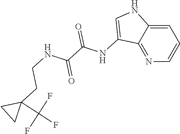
N1=C2C(=CC=C1)NC=C2NC(C(NCCC1(C(F)(F)F)CC1)=O)=O
